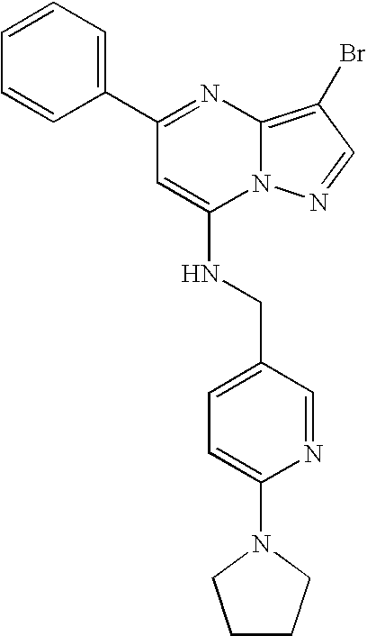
C1(C2=CC=CC=C2)=NC2=C(Br)C=NN2C(NCC2=CC=C(N3CCCC3)N=C2)=C1
